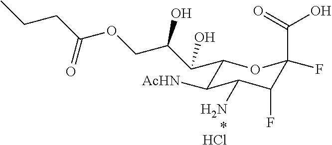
C1(C(C(COC(CCC)=O)O)O)C([AcHN])C(N)C(F)C(F)(C(=O)O)O1.Cl
